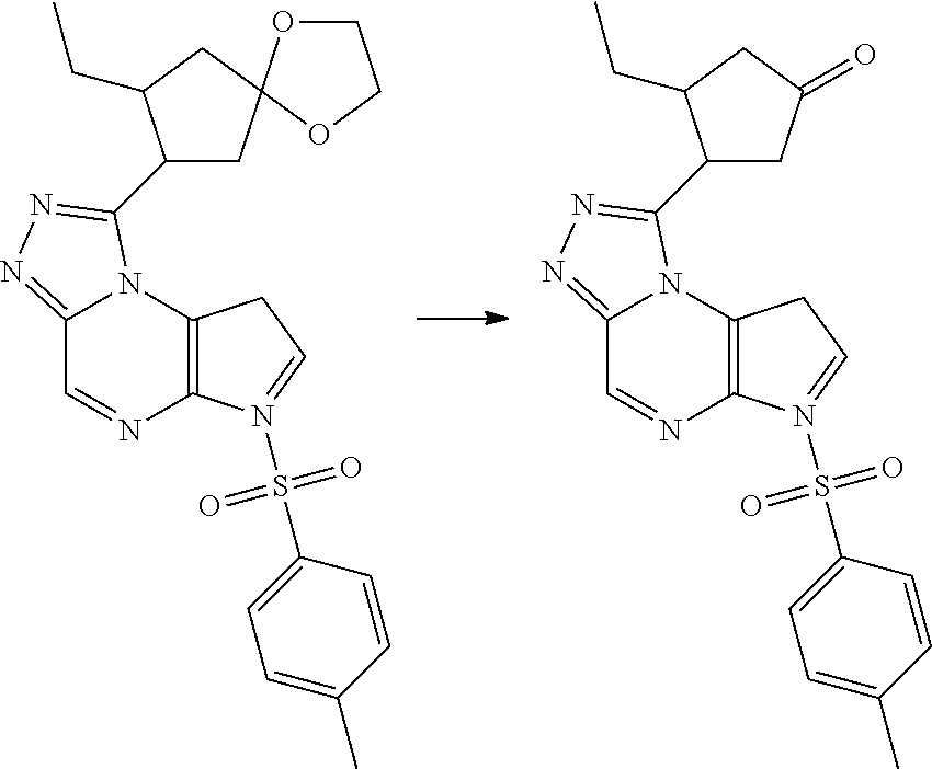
C12=C(N3C(=NN=C3C3CC4(CC3CC)OCCO4)C=N1)CC=N2S(=O)(=O)C1=CC=C(C)C=C1.C12=C(N3C(=NN=C3C3CC(=O)CC3CC)C=N1)CC=N2S(=O)(=O)C1=CC=C(C)C=C1
